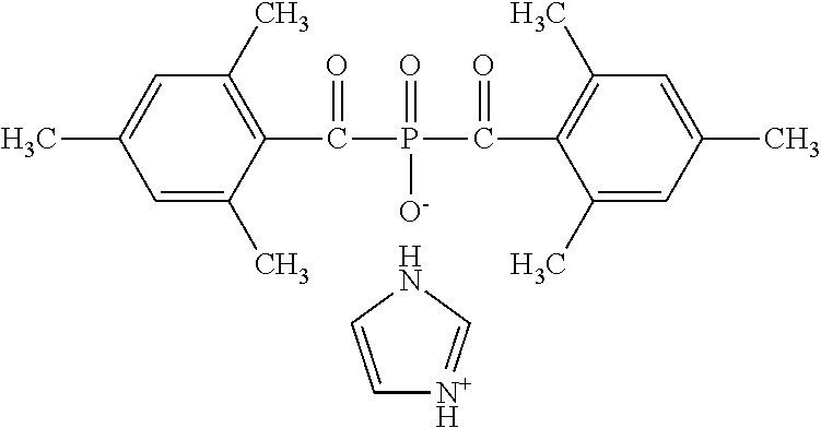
C1=C(C)C=C(C)C(C(P(C(C2=C(C)C=C(C)C=C2C)=O)(=O)[O-])=O)=C1C.C1=CNC=[N+H]1
